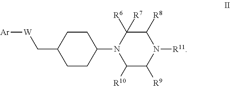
C1(C[W][Ar])CCC(N2C([R10])C([R9])N([R11])C([R8])C2([R6])[R7])CC1
